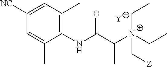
[Y].C1=C(C)C(NC(C([N+](C[Z])(CC)CC)C)=O)=C(C)C=C1[NC]
